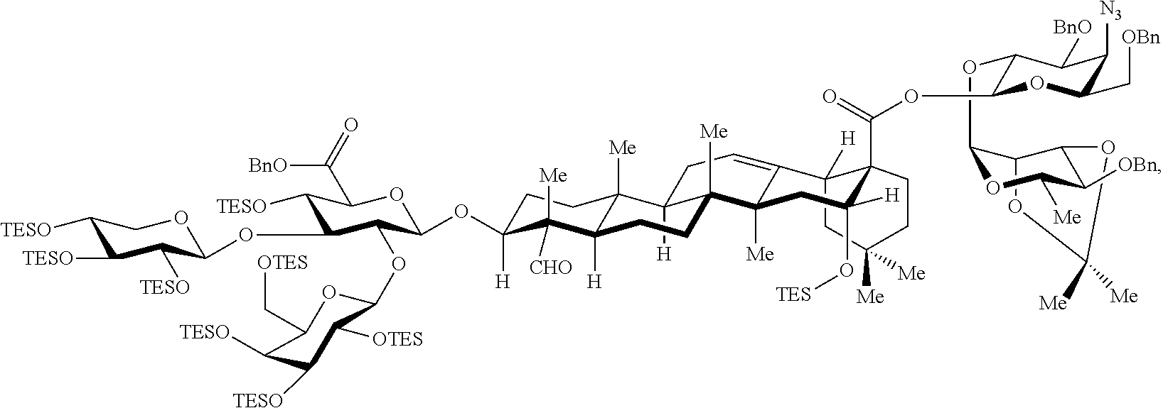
C12OC([Me])([Me])OC1C([OBn])C([Me])OC2OC1C(OC(C23C([H])(CC([Me])([Me])CC2)C2=CCC4([H])C5([Me])C([H])(C([CHO])([Me])C(OC6C(OC7C([OTES])C([TESO])C([TESO])C(C[OTES])O7)C(OC7C([TESO])C([TESO])C([TESO])CO7)C([TESO])C(C(=O)[BnO])O6)([H])CC5)CCC4([Me])C2([Me])CC3([H])O[TES])=O)OC(C[OBn])C([N3])C1[BnO]
